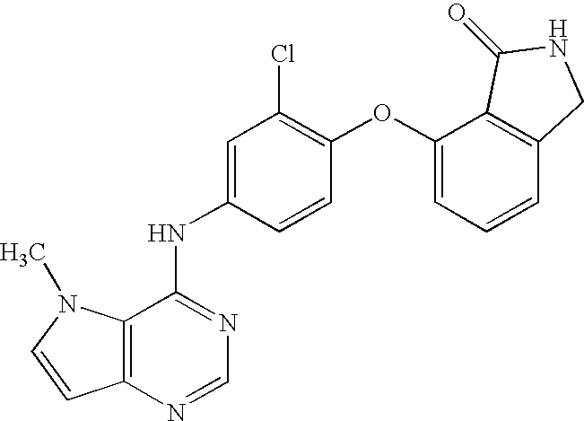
C1=C(NC2=NC=NC3=C2N(C)C=C3)C=CC(OC2=CC=CC3=C2C(=O)NC3)=C1Cl
